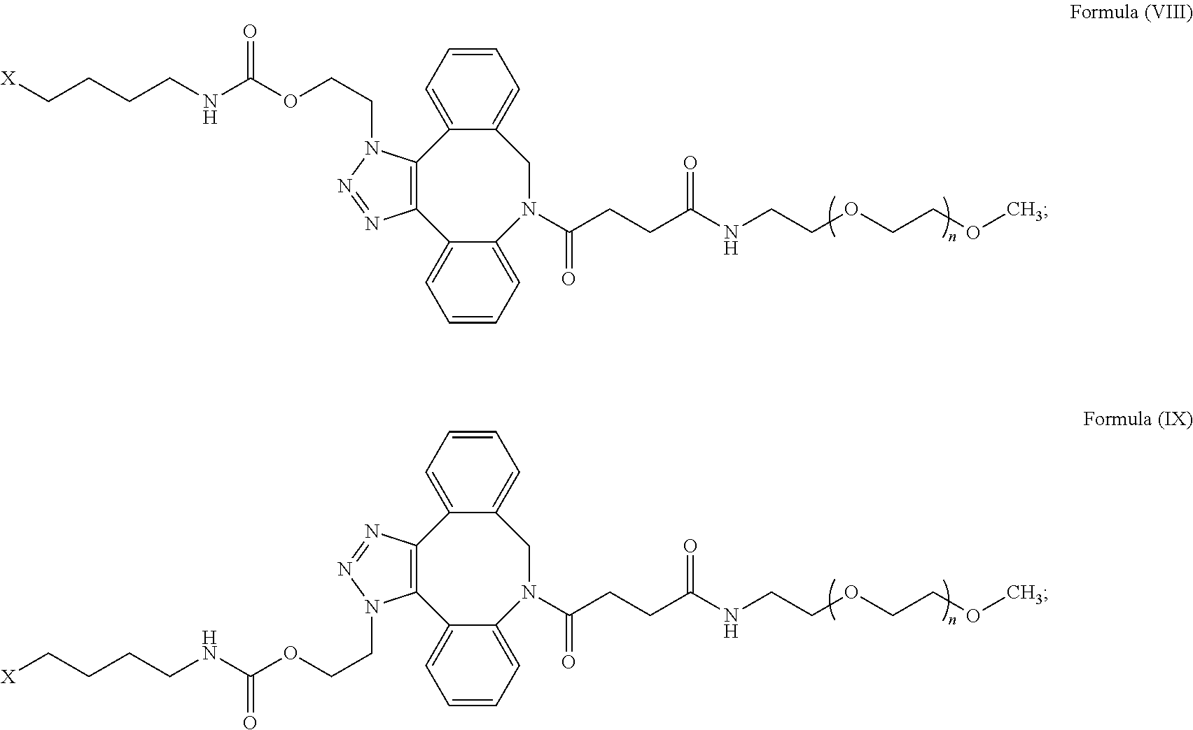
C12=CC=CC=C1CN(C(CCC(NCCOCCOC)=O)=O)C1=CC=CC=C1C1=C2N(CCOC(NCCCC[X])=O)N=N1.C12=CC=CC=C1CN(C(CCC(NCCOCCOC)=O)=O)C1=CC=CC=C1C1=C2N=NN1CCOC(NCCCC[X])=O
